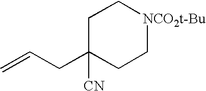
C1C(CC=C)([CN])CC[NCO2t-Bu]C1
